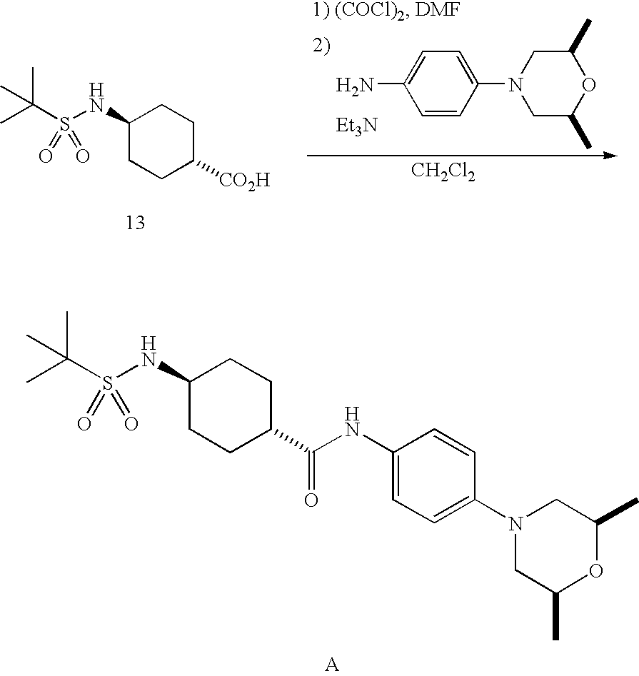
C1(NS(C(C)(C)C)(=O)=O)CCC(C(NC2=CC=C(N3CC(C)OC(C)C3)C=C2)=O)CC1.C1=CC(N2CC(C)OC(C)C2)=CC=C1N.[Et3N].C1(NS(C(C)(C)C)(=O)=O)CCC([CO2H])CC1.[CH2Cl2]
